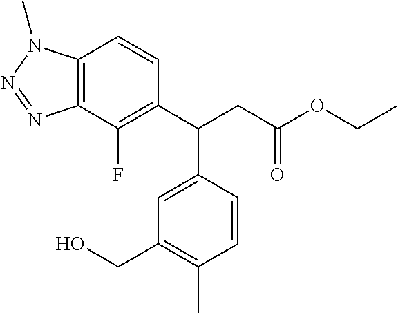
C1=C(C(C2=C(F)C3=C(C=C2)N(C)N=N3)CC(OCC)=O)C=CC(C)=C1CO
